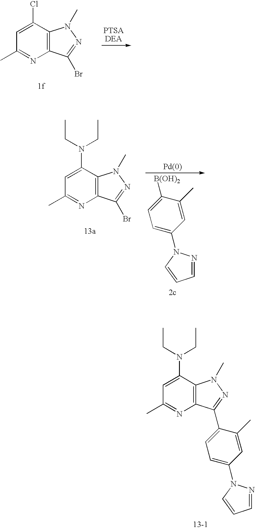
C12=C(C(Cl)=CC(C)=N1)N(C)N=C2Br.C1([B(OH)2])=CC=C(N2N=CC=C2)C=C1C.C12=C(C(N(CC)CC)=CC(C)=N1)N(C)N=C2Br.C12=C(C(N(CC)CC)=CC(C)=N1)N(C)N=C2C1=CC=C(N2N=CC=C2)C=C1C
